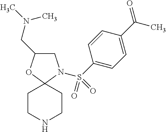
C1C(CN(C)C)OC2(N1S(=O)(=O)C1=CC=C(C(=O)C)C=C1)CCNCC2
